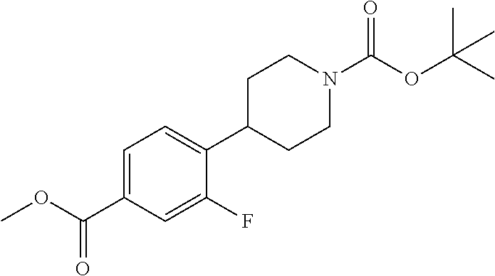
C1(C(OC)=O)=CC=C(C2CCN(C(OC(C)(C)C)=O)CC2)C(F)=C1
